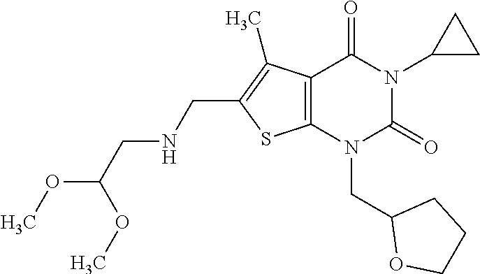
C12=C(N(CC3OCCC3)C(=O)N(C3CC3)C1=O)SC(CNCC(OC)OC)=C2C
